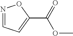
N1=CC=C(C(=O)OC)O1
